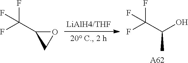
C(C(F)(F)F)(O)C.[A62].O1C(C(F)(F)F)C1
